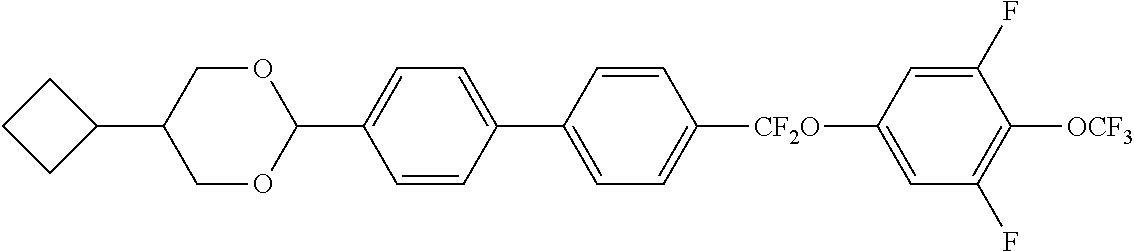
C1(C2CCC2)COC(C2=CC=C(C3=CC=C([CF2O]C4=CC(F)=C([OCF3])C(F)=C4)C=C3)C=C2)OC1
